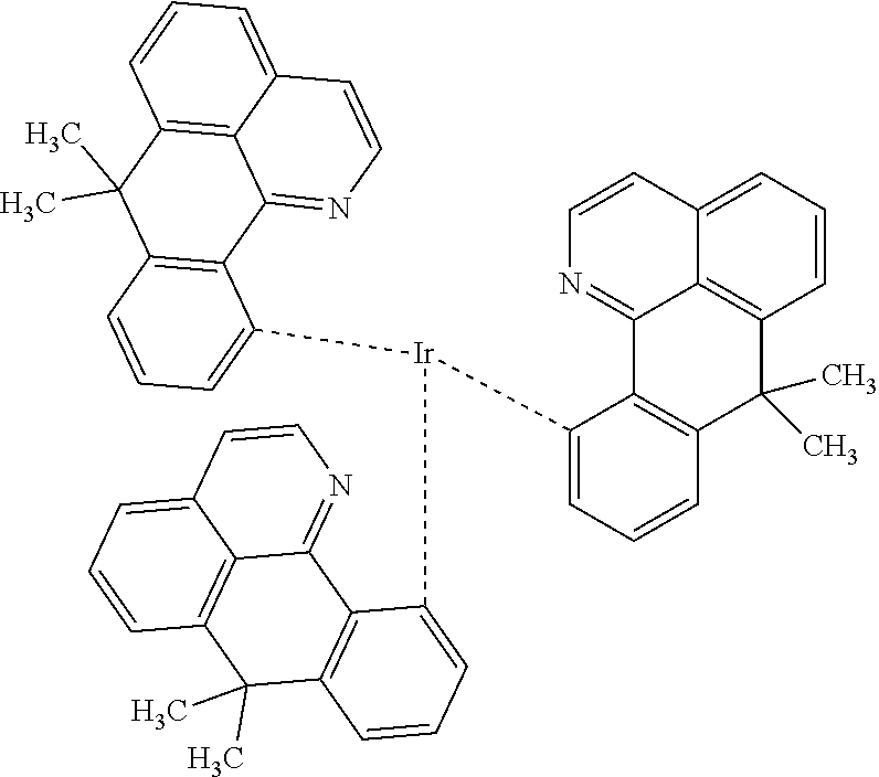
C12=C(C=CC=C1[Ir](C1=CC=CC3=C1C1=NC=CC4=CC=CC(=C41)C3(C)C)C1=CC=CC3=C1C1=NC=CC4=CC=CC(=C14)C3(C)C)C(C)(C)C1=C3C2=NC=CC3=CC=C1
